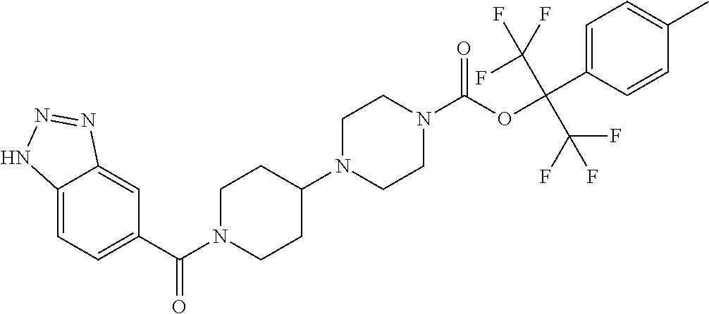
C12=CC=C(C(=O)N3CCC(N4CCN(C(=O)OC(C5=CC=C(C)C=C5)(C(F)(F)F)C(F)(F)F)CC4)CC3)C=C1N=NN2
